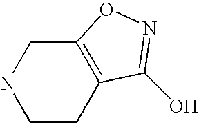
C1CC2=C(CN1)ON=C2O
